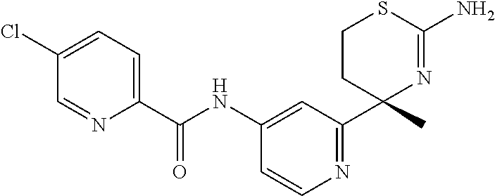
C(NC1=CC(C2(C)N=C(N)SCC2)=NC=C1)(=O)C1=CC=C(Cl)C=N1
